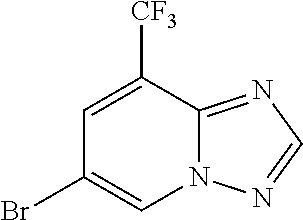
C1=C([CF3])C2=NC=NN2C=C1Br
